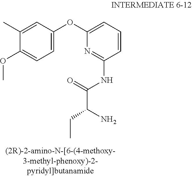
C1=C(OC2=CC=CC(NC(C(CC)N)=O)=N2)C=C(C)C(OC)=C1
